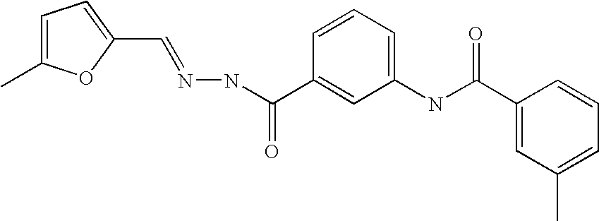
C1=C(C)OC(C=NNC(C2=CC(NC(C3=CC(C)=CC=C3)=O)=CC=C2)=O)=C1
